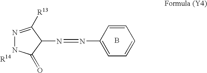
N1=C([R13])C(N=NC2=CC=CC=C2)C(=O)N1.B
